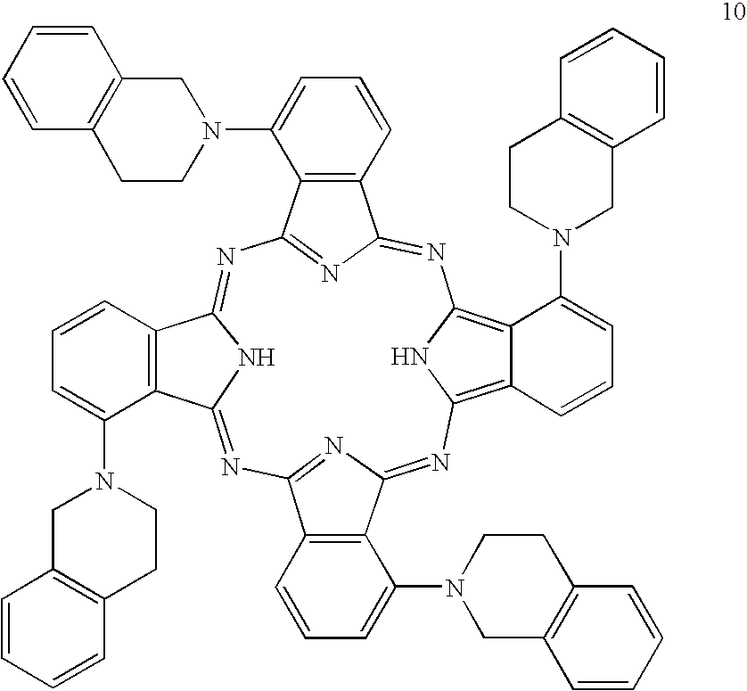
N1=C2N=C(N=C3NC(=NC4=NC(=NC5=C6C(=C1N5)C(N1CC5=C(CC1)C=CC=C5)=CC=C6)C1=C4C=CC=C1N1CC4=C(CC1)C=CC=C4)C1=C3C=CC=C1N1CC3=C(CC1)C=CC=C3)C1=C2C=CC=C1N1CC2=C(CC1)C=CC=C2
